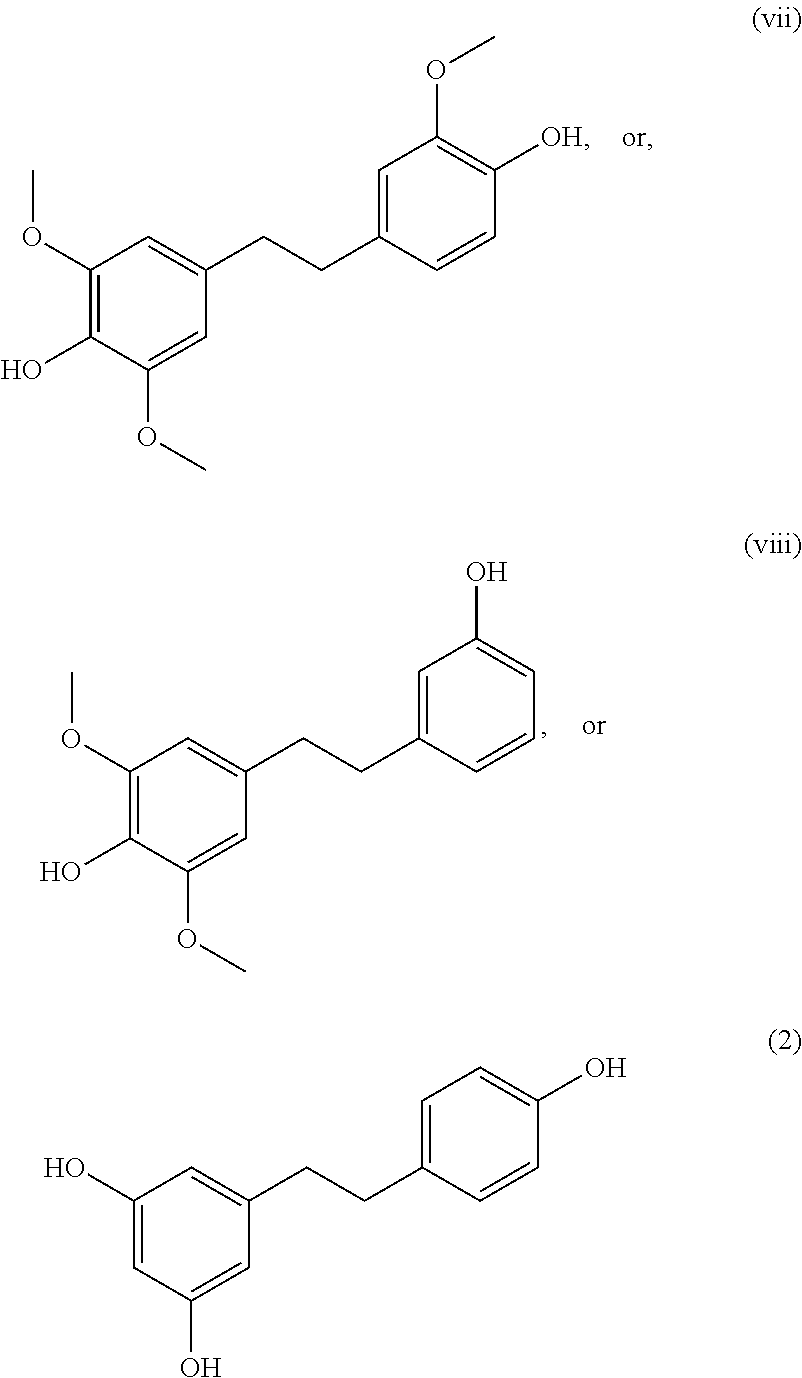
C1(O)=CC(O)=CC(CCC2=CC=C(O)C=C2)=C1.C1(OC)=C(O)C(OC)=CC(CCC2=CC(OC)=C([OH])C=C2)=C1.C1(OC)=C(O)C(OC)=CC(CCC2=CC(O)=CC=C2)=C1
